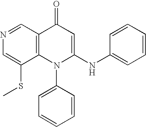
N1=CC2=C(C(SC)=C1)N(C1=CC=CC=C1)C(NC1=CC=CC=C1)=CC2=O
